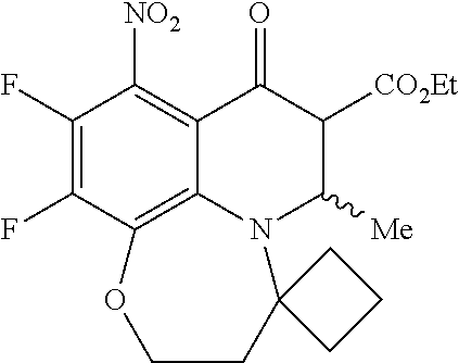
C1(F)=C(F)C2=C3C(=C1[NO2])C(=O)C([CO2Et])C([Me])N3C1(CCO2)CCC1
